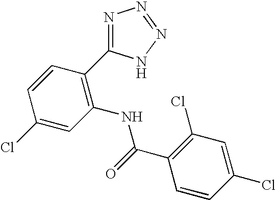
C1=CC(C2=NN=NN2)=C(NC(C2=C(Cl)C=C(Cl)C=C2)=O)C=C1Cl
